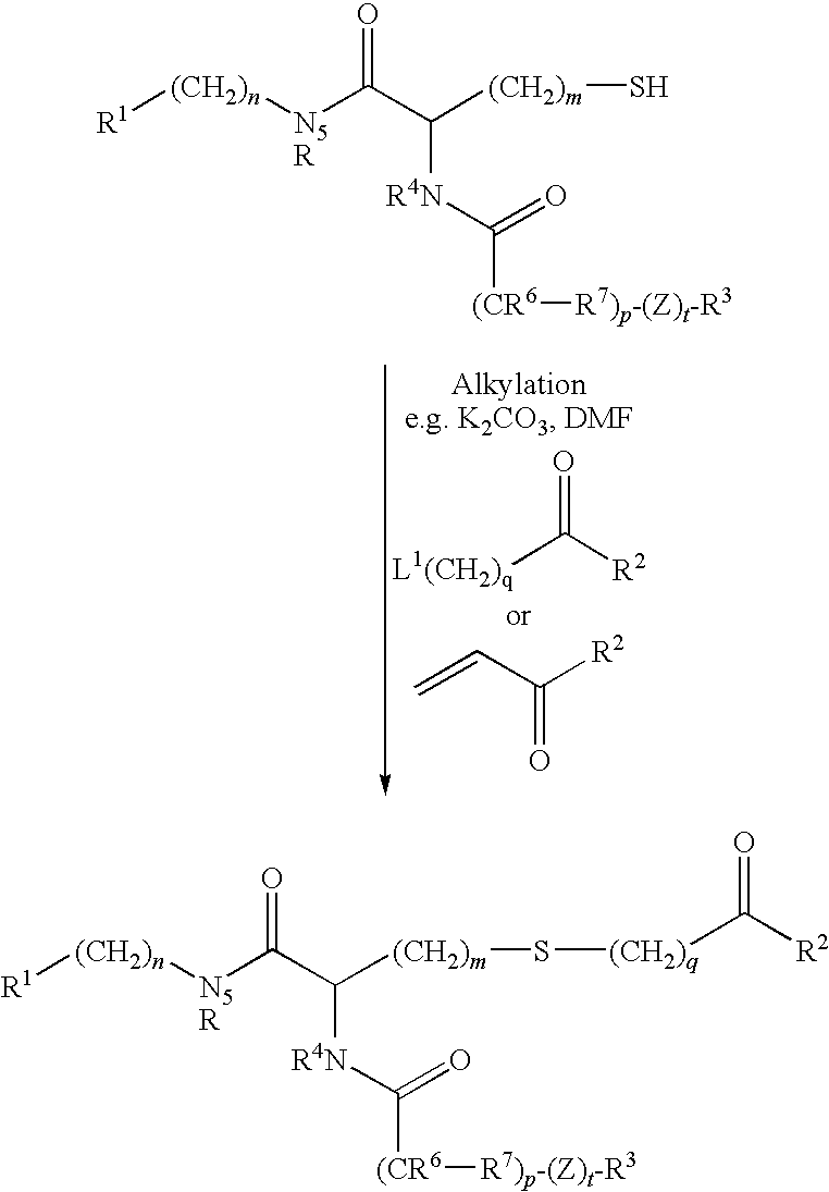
[R1][(CH2)n][N5R]C(C([(CH2)m]S)[R4N]C([(CR6][R7)p-(Z)t-R3])=O)=O.O=C([R2])[L1(CH2)q].C(=O)(C=C)[R2].[R1][(CH2)n][N5R]C(C([(CH2)m]S[(CH2)q]C([R2])=O)[R4N]C([(CR6][R7)p-(Z)t-R3])=O)=O
